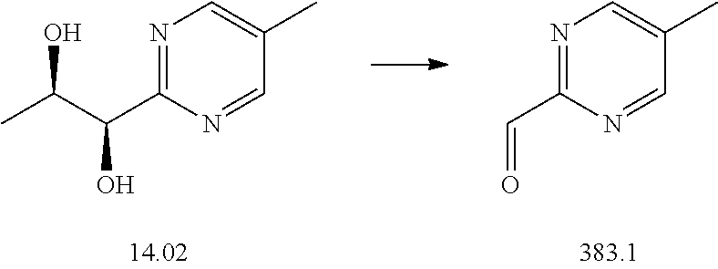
N1=C(C=O)N=CC(C)=C1.N1=C(C(C(C)O)O)N=CC(C)=C1
